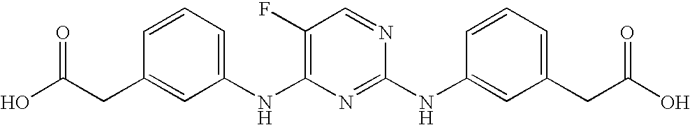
OC(CC1=CC(NC2=C(F)C=NC(NC3=CC(CC(O)=O)=CC=C3)=N2)=CC=C1)=O
